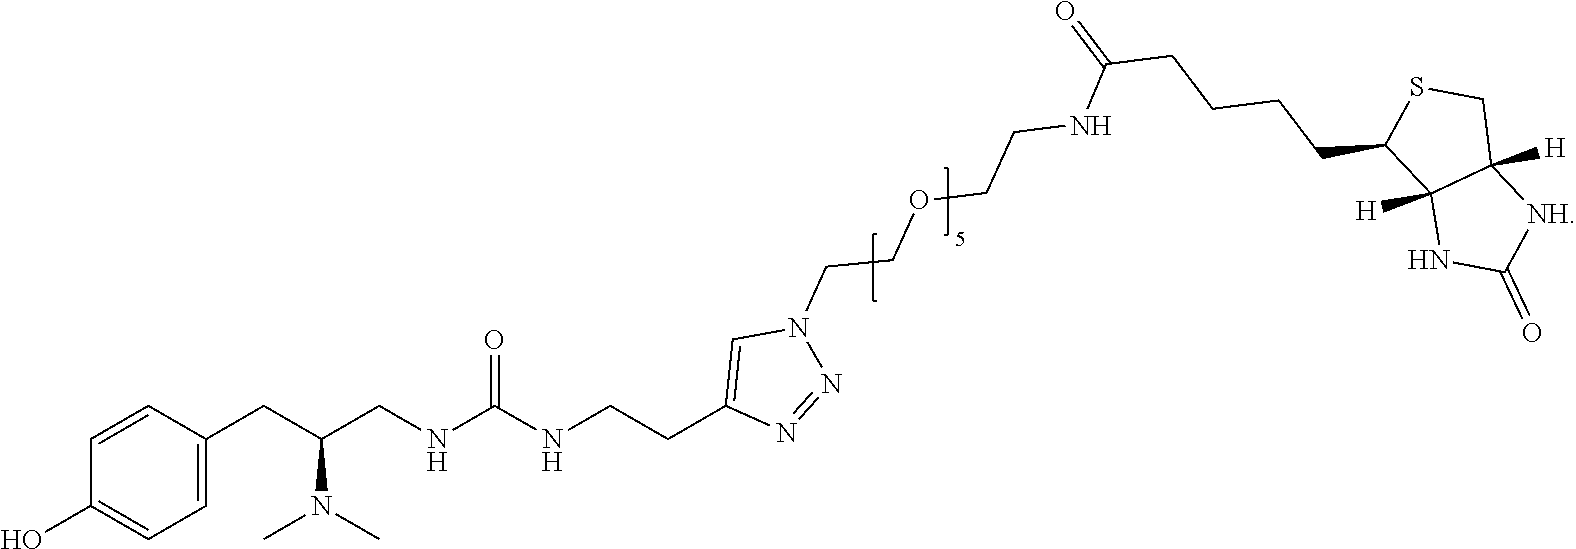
C1=CC(O)=CC=C1CC(CNC(NCCC1=CN(CCOCCNC(CCCCC2C3([H])C([H])(CS2)[NH]C(=O)N3)=O)N=N1)=O)N(C)C
